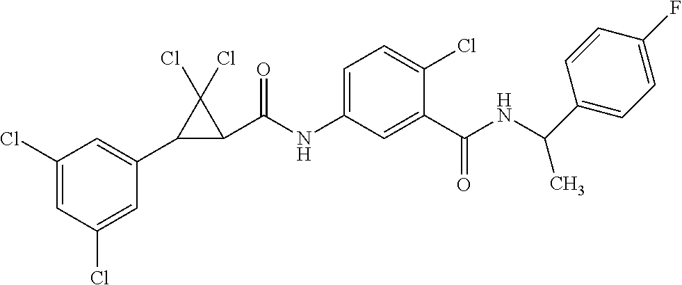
C1(Cl)=CC(Cl)=CC(C2C(C(NC3=CC=C(Cl)C(C(NC(C4=CC=C(F)C=C4)C)=O)=C3)=O)C2(Cl)Cl)=C1
